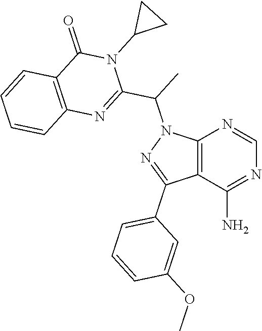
C12=C(C(N)=NC=N1)C(C1=CC=CC(OC)=C1)=NN2C(C1=NC2=C(C(=O)N1C1CC1)C=CC=C2)C
